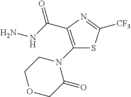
C(=O)(NN)C1=C(N2CCOCC2=O)SC([CF3])=N1
